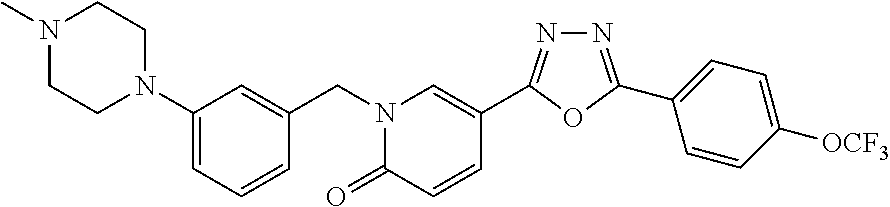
C1(N2CCN(C)CC2)=CC=CC(CN2C(=O)C=CC(C3=NN=C(C4=CC=C([OCF3])C=C4)O3)=C2)=C1
